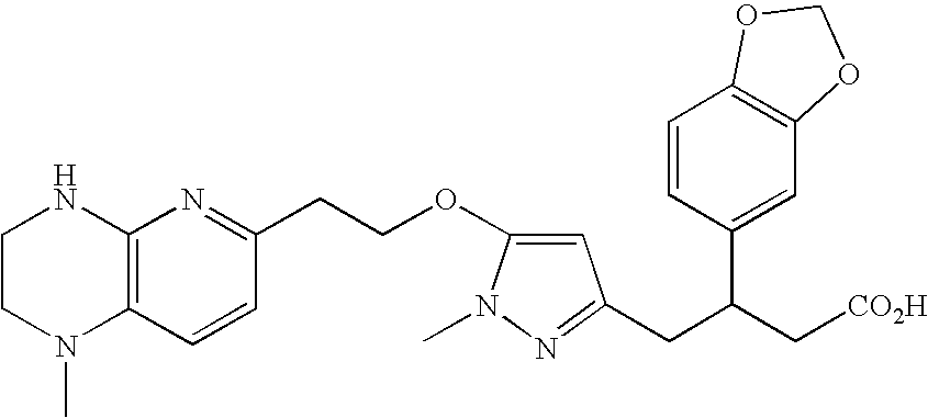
C1CN(C)C2=C(N1)N=C(CCOC1=CC(CC(C[CO2H])C3=CC4=C(C=C3)OCO4)=NN1C)C=C2
